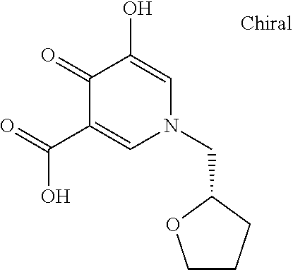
O=C(C1=CN(CC2CCCO2)C=C(O)C1=O)O
